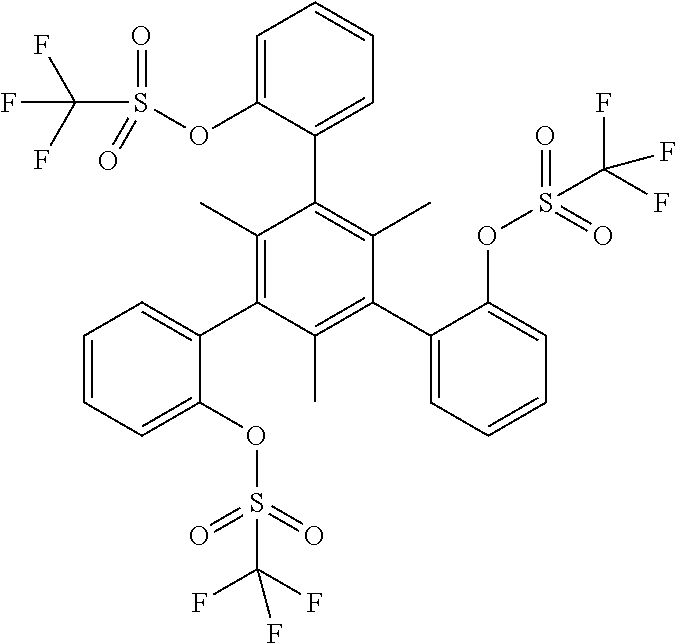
C1=CC=C(OS(=O)(=O)C(F)(F)F)C(C2=C(C)C(C3=CC=CC=C3OS(=O)(=O)C(F)(F)F)=C(C)C(C3=CC=CC=C3OS(=O)(=O)C(F)(F)F)=C2C)=C1
